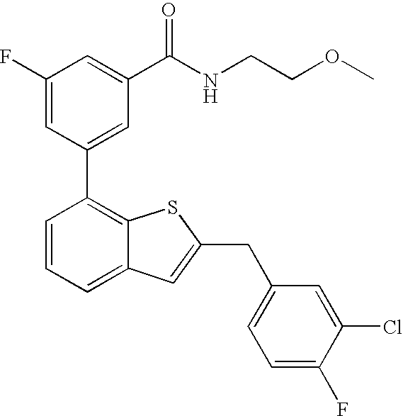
C1(F)=CC(C2=C3C(=CC=C2)C=C(CC2=CC=C(F)C(Cl)=C2)S3)=CC(C(NCCOC)=O)=C1
